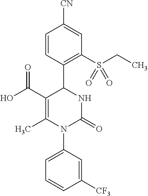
C1=CC(C2C(C(=O)O)=C(C)N(C3=CC=CC([CF3])=C3)C(=O)N2)=C(S(CC)(=O)=O)C=C1[CN]
